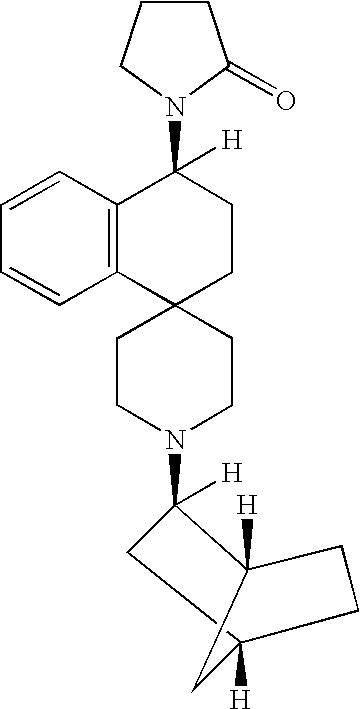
C1C2([H])CCC([H])(C2)C1(N1CCC2(CC1)CCC(N1C(=O)CCC1)([H])C1=C2C=CC=C1)[H]
